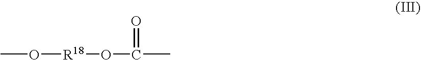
CO[R18]OC(=O)C
